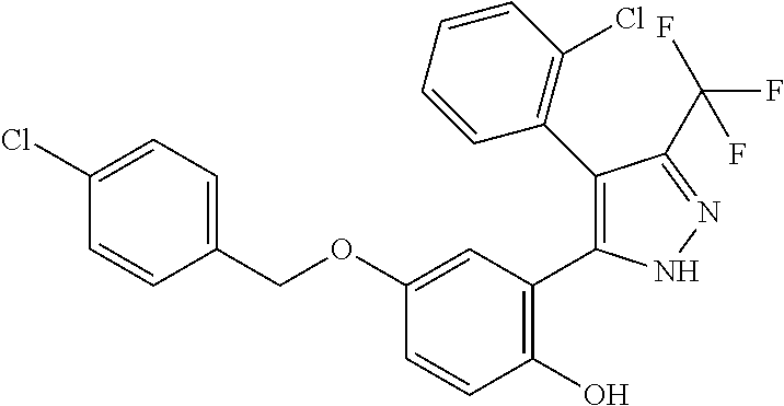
C1=CC(O)=C(C2=C(C3=C(Cl)C=CC=C3)C(C(F)(F)F)=NN2)C=C1OCC1=CC=C(Cl)C=C1
